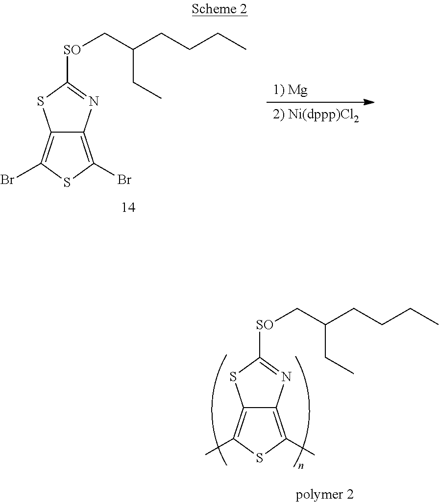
C12=C(Br)SC(Br)=C1SC([SO]CC(CCCC)CC)=N2.C12=C(C)SC(C)=C1SC([SO]CC(CCCC)CC)=N2
